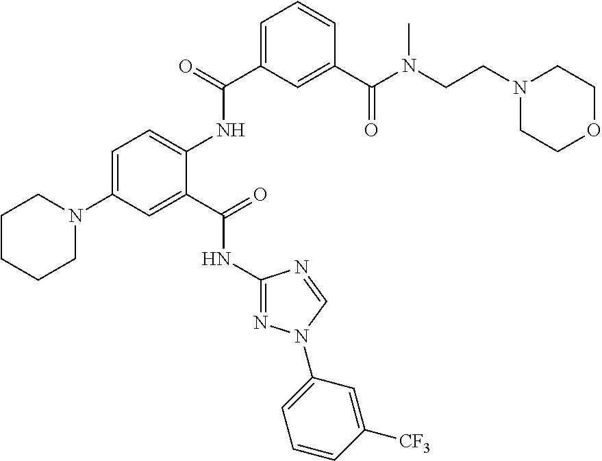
C1(NC(C2=CC(N3CCCCC3)=CC=C2NC(C2=CC=CC(C(N(CCN3CCOCC3)C)=O)=C2)=O)=O)=NN(C2=CC=CC([CF3])=C2)C=N1
